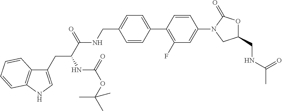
C1=CC(C2=C(F)C=C(N3CC(CNC(C)=O)OC3=O)C=C2)=CC=C1CNC(C(CC1=CNC2=C1C=CC=C2)NC(OC(C)(C)C)=O)=O
